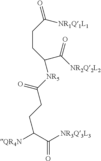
C([NR1Q1L1])(=O)CCC(C([NR2Q2L2])=O)[NR5]C(CCC([QR4N])C([NR3Q3L3])=O)=O
